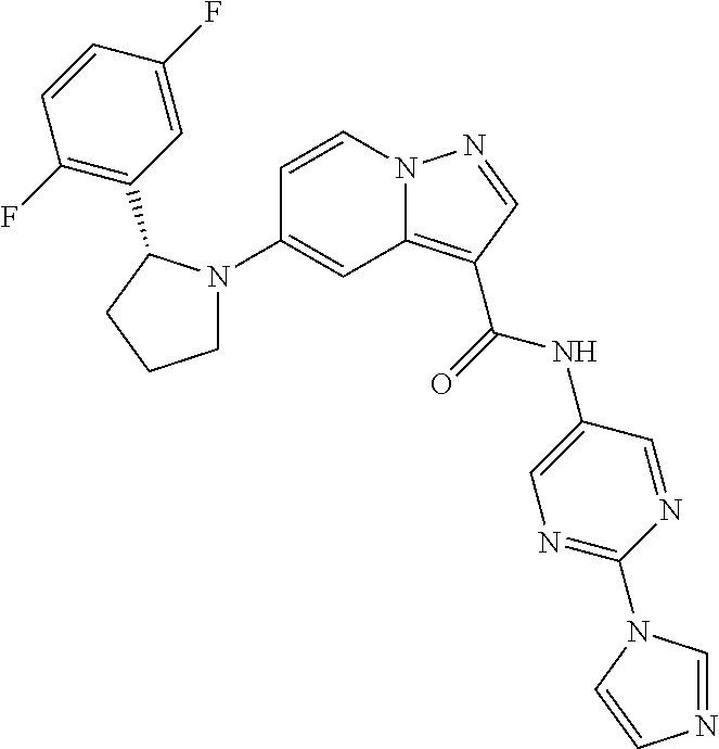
C1(N2CCCC2C2=C(F)C=CC(F)=C2)=CC2=C(C(=O)NC3=CN=C(N4C=NC=C4)N=C3)C=NN2C=C1
